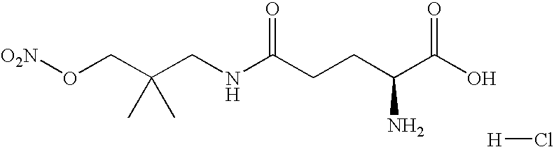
[O2N]OCC(CNC(CCC(C(O)=O)N)=O)(C)C.[H]Cl
